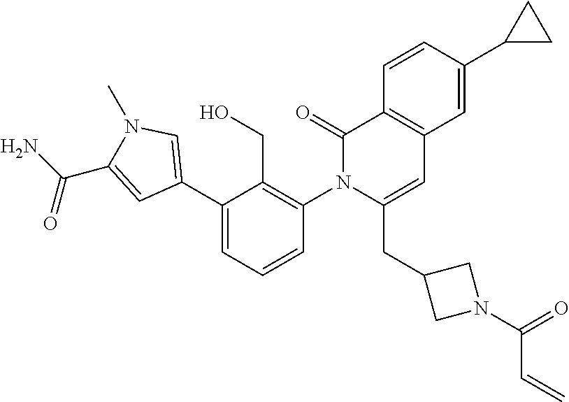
C1(C2=CN(C)C(C(N)=O)=C2)=CC=CC(N2C(CC3CN(C(=O)C=C)C3)=CC3=C(C2=O)C=CC(C2CC2)=C3)=C1CO
